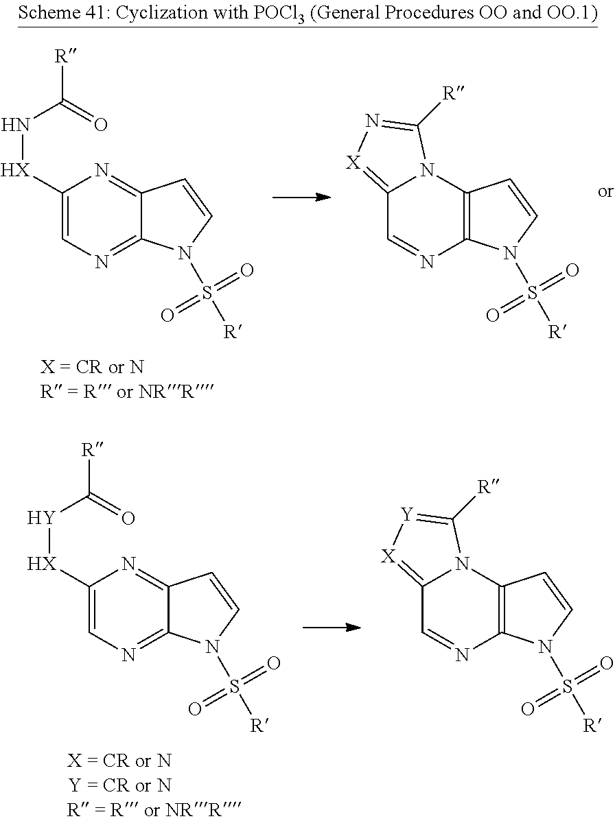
C12=[X]N=C([R])N1C1=C(N=C2)N(S([R])(=O)=O)C=C1.C1([HX]NC(=O)[R])=CN=C2C(=N1)C=CN2S([R])(=O)=O.C12=[X][Y]=C([R])N1C1=C(N=C2)N(S([R])(=O)=O)C=C1.C1([HX][Y]C(=O)[R])=CN=C2C(=N1)C=CN2S([R])(=O)=O
